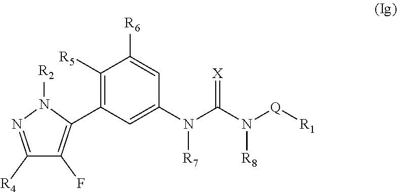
C1([R5])=C(C2=C(F)C([R4])=NN2[R2])C=C(N(C(N([Q][R1])[R8])=[X])[R7])C=C1[R6]
